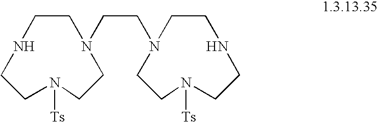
C1CN(CCN2CCNCCN([Ts])CC2)CCN([Ts])CCN1
